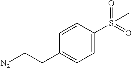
[N2]CCC1=CC=C(S(=O)(=O)C)C=C1
